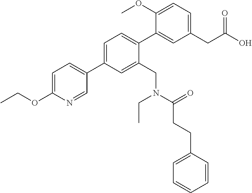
C1=C(C2=CC=C(OCC)N=C2)C=C(CN(CC)C(CCC2=CC=CC=C2)=O)C(C2=CC(CC(O)=O)=CC=C2OC)=C1
